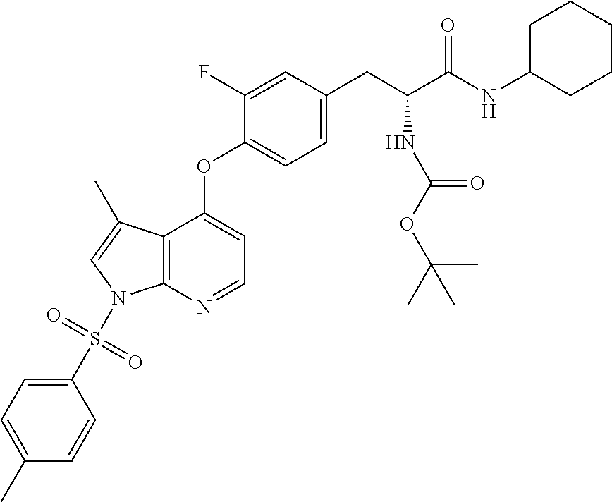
C1C(NC(C(CC2=CC=C(OC3=CC=NC4=C3C(C)=CN4S(C3=CC=C(C)C=C3)(=O)=O)C(F)=C2)NC(=O)OC(C)(C)C)=O)CCCC1
